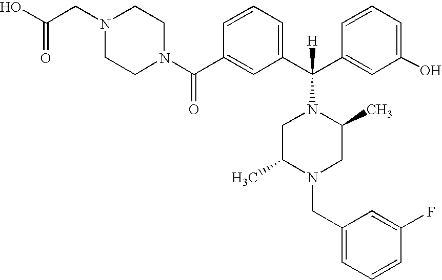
C1(C(N2CCN(CC(O)=O)CC2)=O)=CC(C(C2=CC(O)=CC=C2)([H])N2CC(C)N(CC3=CC=CC(F)=C3)CC2C)=CC=C1
